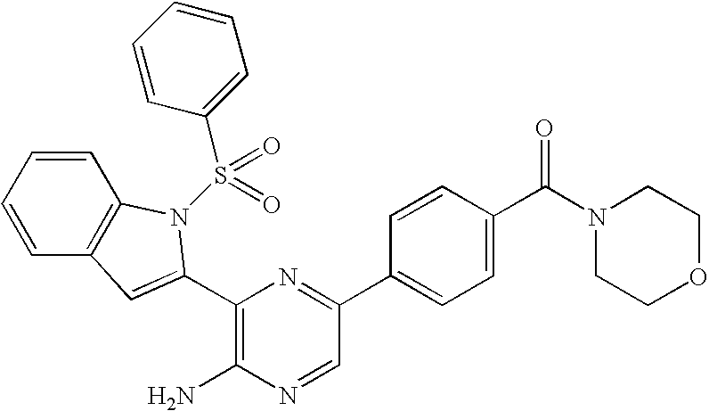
C1(N)=C(C2=CC3=C(C=CC=C3)N2S(C2=CC=CC=C2)(=O)=O)N=C(C2=CC=C(C(N3CCOCC3)=O)C=C2)C=N1
